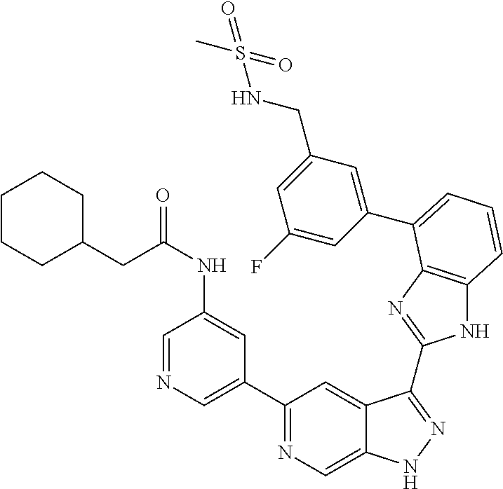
C1(C2=NC=C3C(=C2)C(C2=NC4=C(N2)C=CC=C4C2=CC(CNS(C)(=O)=O)=CC(F)=C2)=NN3)=CN=CC(NC(=O)CC2CCCCC2)=C1
